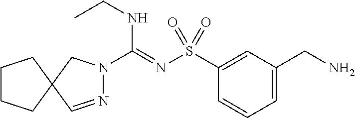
C1(S(N=C(NCC)N2N=CC3(C2)CCCC3)(=O)=O)=CC(CN)=CC=C1
